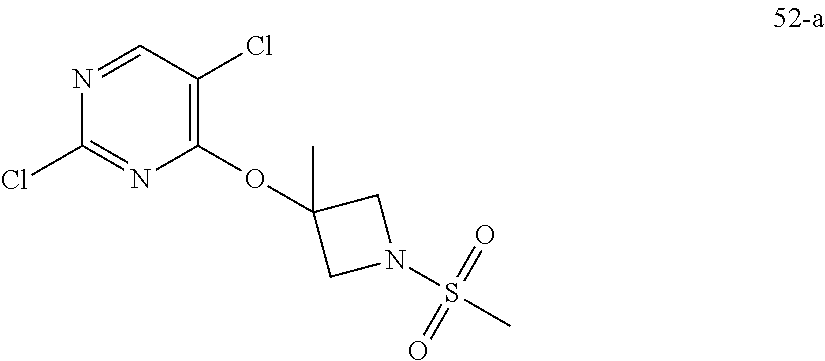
N1=CC(Cl)=C(OC2(C)CN(S(C)(=O)=O)C2)N=C1Cl
